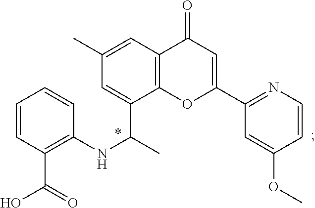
C1(C)=CC2=C(OC(C3=NC=CC(OC)=C3)=CC2=O)C(C(NC2=C(C(O)=O)C=CC=C2)C)=C1
